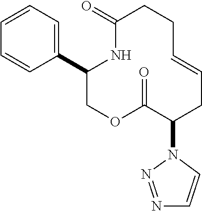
C1(C2=CC=CC=C2)COC(=O)C(N2N=NC=C2)CC=CCCC(=O)N1
